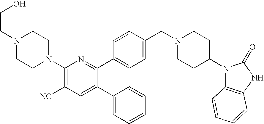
C1(N2CCN(CCO)CC2)=C([NC])C=C(C2=CC=CC=C2)C(C2=CC=C(CN3CCC(N4C5=C(NC4=O)C=CC=C5)CC3)C=C2)=N1
